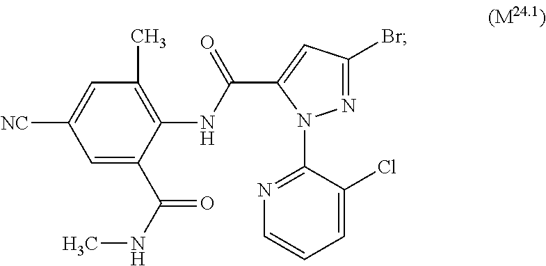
C1(NC(C2=CC(Br)=NN2C2=NC=CC=C2Cl)=O)=C(C)C=C([NC])C=C1C(=O)NC
